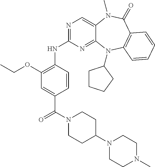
N1=C(NC2=C(OCC)C=C(C(=O)N3CCC(N4CCN(C)CC4)CC3)C=C2)N=C2C(=C1)N(C)C(=O)C1=C(N2C2CCCC2)C=CC=C1
